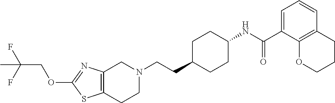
C12=C(CCN(CCC3CCC(NC(C4=CC=CC5=C4OCCC5)=O)CC3)C1)SC(OCC(F)(F)C)=N2
